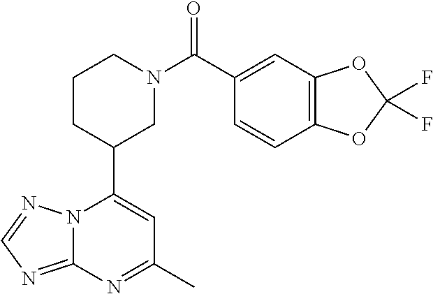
N12C(=NC=N1)N=C(C)C=C2C1CN(C(=O)C2=CC3=C(C=C2)OC(F)(F)O3)CCC1
